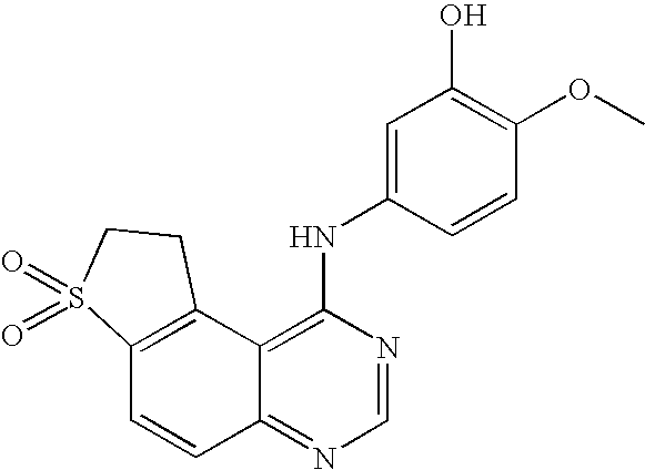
C12=C(C3=C(NC4=CC(O)=C(OC)C=C4)N=CN=C3C=C1)CCS2(=O)=O
